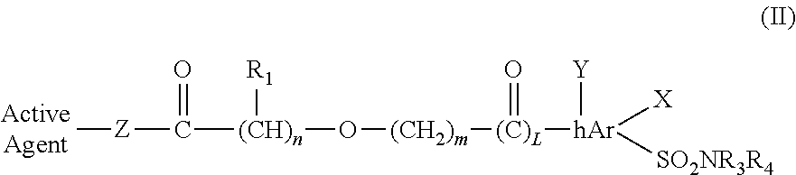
C[Z]C([(CH)n]([R1])O[(CH2)m][(C)L]([hAr]([Y])([X])[SO2NR3R4])=O)=O
